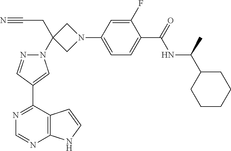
N1=C(C2=CN(C3(CC#N)CN(C4=CC=C(C(NC(C5CCCCC5)C)=O)C(F)=C4)C3)N=C2)C2=C(N=C1)NC=C2
